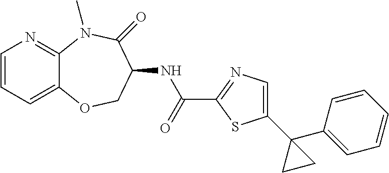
C1=CC=C2C(=N1)N(C)C(=O)C(NC(C1=NC=C(C3(C4=CC=CC=C4)CC3)S1)=O)CO2
